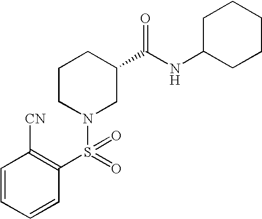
C1=CC=CC(S(N2CC(C(NC3CCCCC3)=O)CCC2)(=O)=O)=C1[CN]
